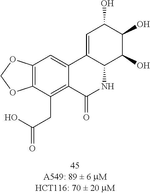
C1=C2C(C(O)C(O)C1O)NC(=O)C1=C(CC(=O)O)C3=C(C=C21)OCO3
